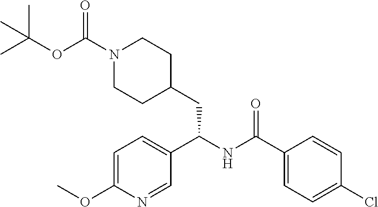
C1(C(NC(CC2CCN(C(OC(C)(C)C)=O)CC2)C2=CC=C(OC)N=C2)=O)=CC=C(Cl)C=C1
